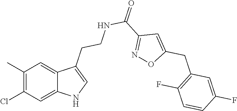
C12=CC(Cl)=C(C)C=C1C(CCNC(C1=NOC(CC3=C(F)C=CC(F)=C3)=C1)=O)=CN2
